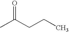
O=C(CCC)C
